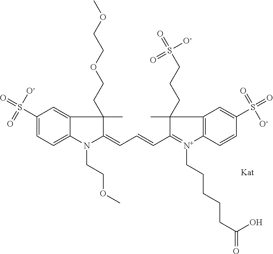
C1(=CC=CC2=[N+](CCCCCC(=O)O)C3=C(C=C(S(=O)(=O)[O-])C=C3)C2(CCCS(=O)([O-])=O)C)N(CCOC)C2=CC=C(S(=O)([O-])=O)C=C2C1(C)CCOCCOC
